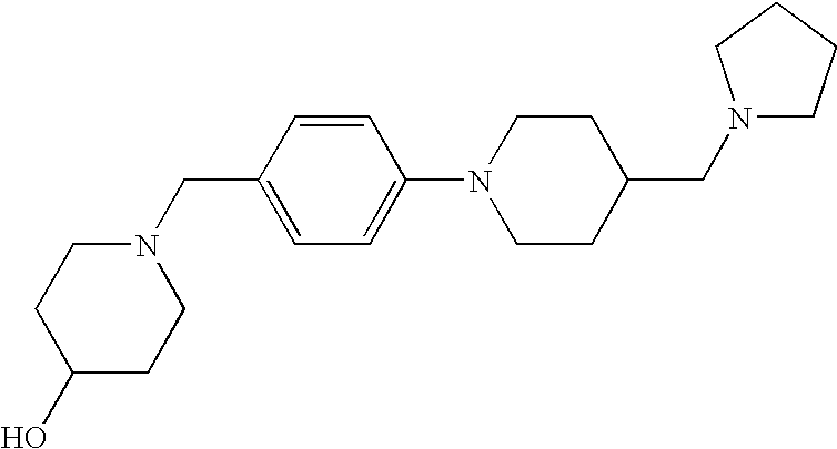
N1(CC2CCN(C3=CC=C(CN4CCC(O)CC4)C=C3)CC2)CCCC1
